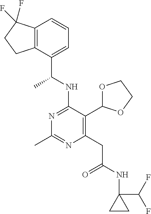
N1=C(NC(C)C2=CC=CC3=C2CCC3(F)F)C(C2OCCO2)=C(CC(=O)NC2(C(F)F)CC2)N=C1C
